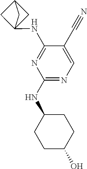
C1(NC2CCC(O)CC2)=NC=C(C#N)C(NC23CC(C2)C3)=N1
